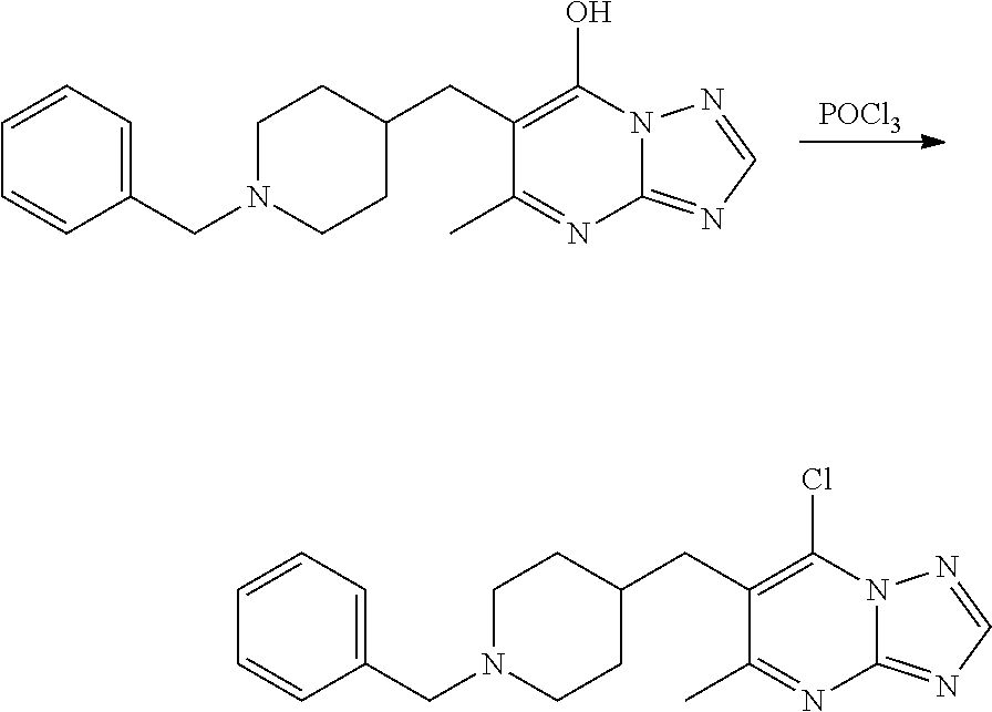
[POCl3].C1N(CC2=CC=CC=C2)CCC(CC2=C(O)N3C(=NC=N3)N=C2C)C1.C1N(CC2=CC=CC=C2)CCC(CC2=C(Cl)N3C(=NC=N3)N=C2C)C1
